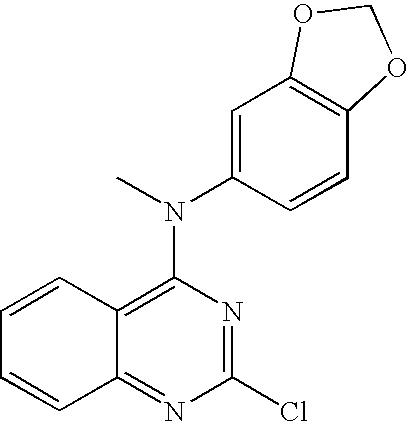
C1(Cl)=NC(N(C)C2=CC3=C(C=C2)OCO3)=C2C(=N1)C=CC=C2
